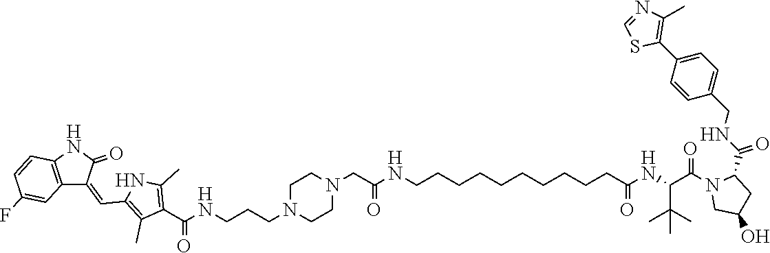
C1=NC(C)=C(C2=CC=C(CNC(=O)C3N(C(C(NC(=O)CCCCCCCCCCNC(=O)CN4CCN(CCCNC(C5=C(C)NC(C=C6C7=C(C=CC(F)=C7)NC6=O)=C5C)=O)CC4)C(C)(C)C)=O)CC(O)C3)C=C2)S1
